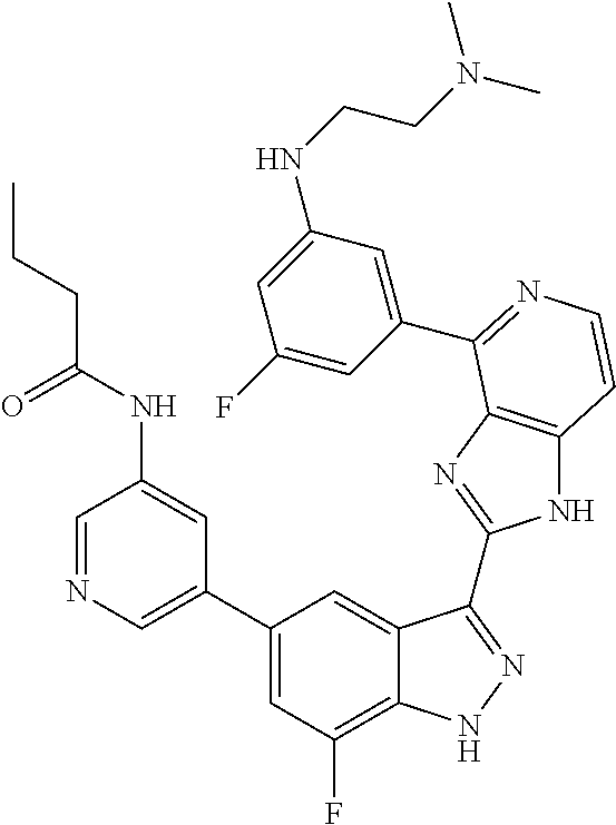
C1=C(C2=CC(F)=C3C(=C2)C(C2=NC4=C(N2)C=CN=C4C2=CC(NCCN(C)C)=CC(F)=C2)=NN3)C=C(NC(CCC)=O)C=N1
